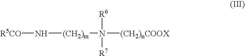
[R5CO]N[(CH2)m]N([R6])([R7])[(CH2)nCOOX]
